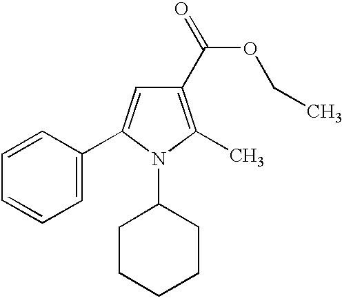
C1(C(=O)OCC)=C(C)N(C2CCCCC2)C(C2=CC=CC=C2)=C1
